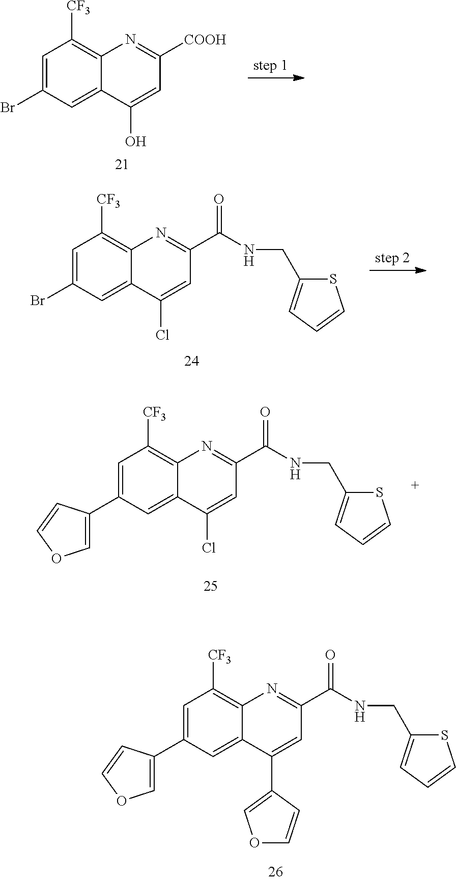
C1=C(Br)C=C2C(=C1[CF3])N=C([COOH])C=C2O.C1=C(Br)C=C2C(=C1[CF3])N=C(C(NCC1=CC=CS1)=O)C=C2Cl.C1=C(C2=COC=C2)C=C2C(=C1[CF3])N=C(C(NCC1=CC=CS1)=O)C=C2Cl.C1=C(C2=COC=C2)C=C2C(=C1[CF3])N=C(C(NCC1=CC=CS1)=O)C=C2C1=COC=C1
